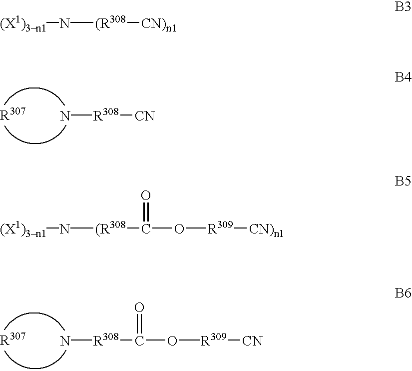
[R307].N[R308][CN].[R307].N[R308]C(O[R309][CN])=O.[(X1)3n1]N[(R308][CN)n1].[(X1)3n1]N[(R308]C(O[R309][CN)n1])=O
